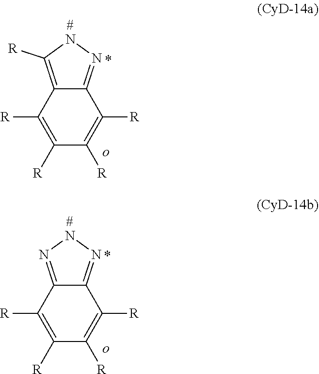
C1([R])=C([R])C2=C([R])NN=C2C([R])=C1[R].C1([R])=C([R])C2=NNN=C2C([R])=C1[R]
